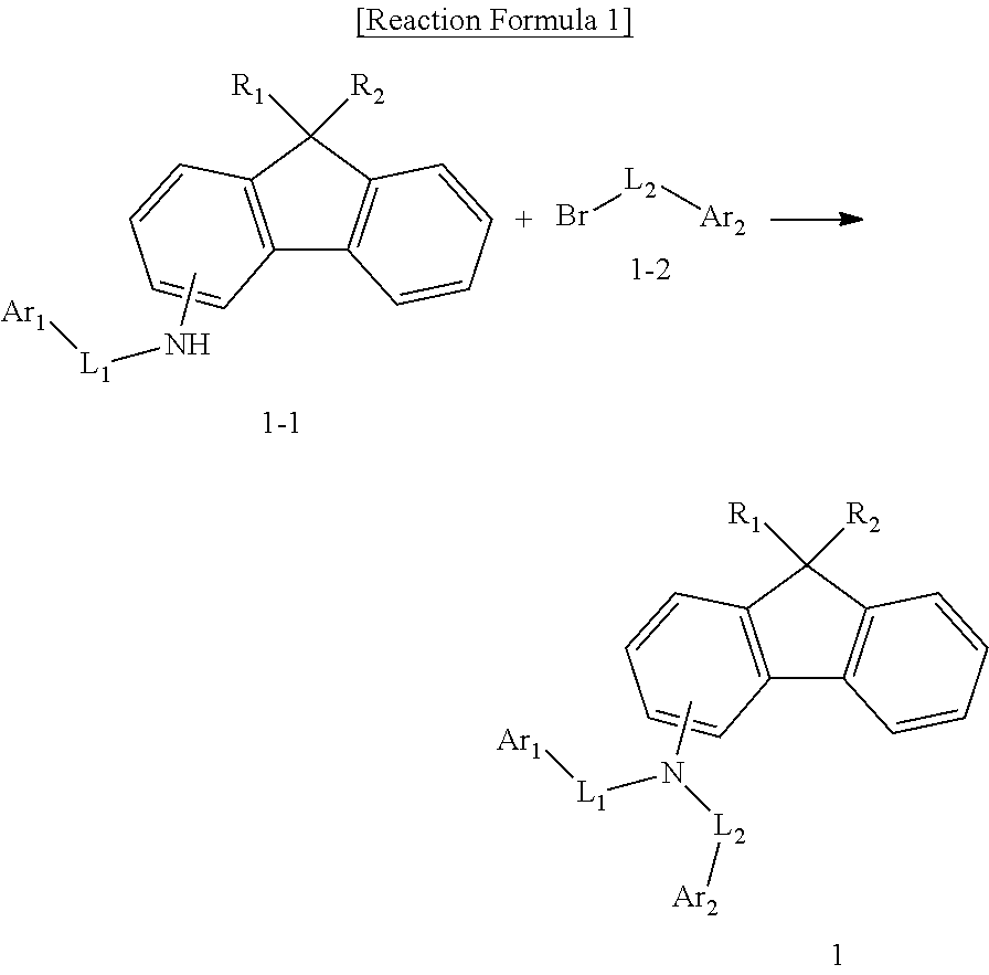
C12=C(C([R1])([R2])C3=C1C=CC=C3)C=CC=C2.CN[L1][Ar1].Br[L2][Ar2].C12=C(C([R1])([R2])C3=C1C=CC=C3)C=CC=C2.CN([L1][Ar1])[L2][Ar2]
